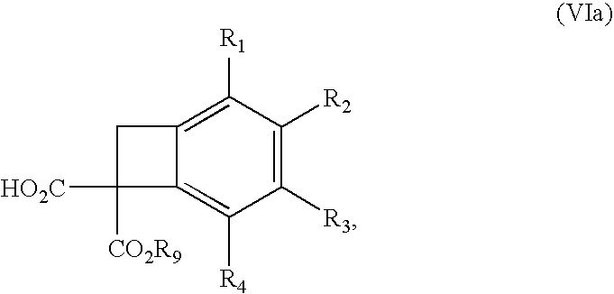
C1([R3])=C([R2])C([R1])=C2C(=C1[R4])C([CO2R9])([HO2C])C2
